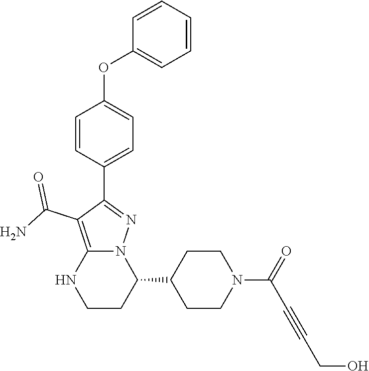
C1=CC(C2=NN3C(=C2C(N)=O)NCCC3C2CCN(C(C#CCO)=O)CC2)=CC=C1OC1=CC=CC=C1
